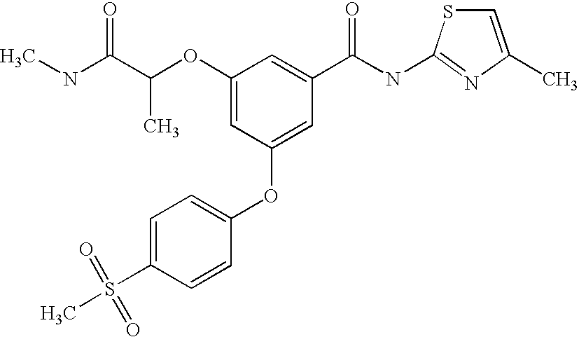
C1=C(S(C)(=O)=O)C=CC(OC2=CC(C(NC3=NC(C)=CS3)=O)=CC(OC(C(NC)=O)C)=C2)=C1
